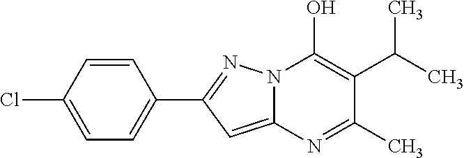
C1=C(Cl)C=CC(C2=NN3C(=C2)N=C(C)C(C(C)C)=C3O)=C1
